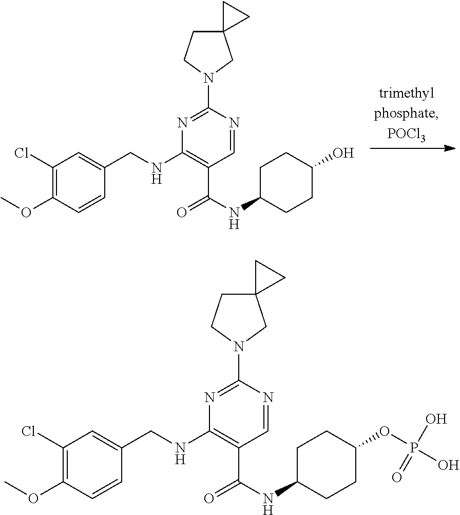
N1=C(N2CC3(CC2)CC3)N=CC(C(=O)NC2CCC(O)CC2)=C1NCC1=CC(Cl)=C(OC)C=C1.N1=C(N2CC3(CC2)CC3)N=CC(C(=O)NC2CCC(OP(O)(O)=O)CC2)=C1NCC1=CC(Cl)=C(OC)C=C1
